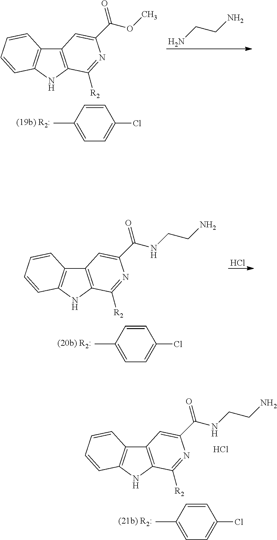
NCCN.CC1=CC=C(Cl)C=C1.C12=C(NC3=C1C=CC=C3)C([R2])=NC(C(OC)=O)=C2.Cl.CC1=CC=C(Cl)C=C1.C12=C(NC3=C1C=CC=C3)C([R2])=NC(C(NCCN)=O)=C2.CC1=CC=C(Cl)C=C1.C12=C(NC3=C1C=CC=C3)C([R2])=NC(C(NCCN)=O)=C2.Cl
